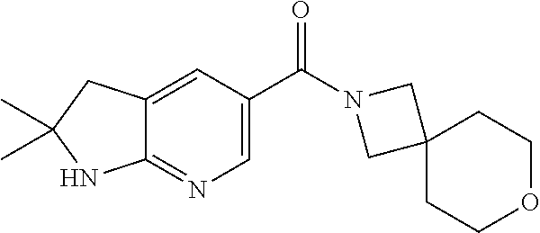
C12=CC(C(=O)N3CC4(C3)CCOCC4)=CN=C1NC(C)(C)C2
